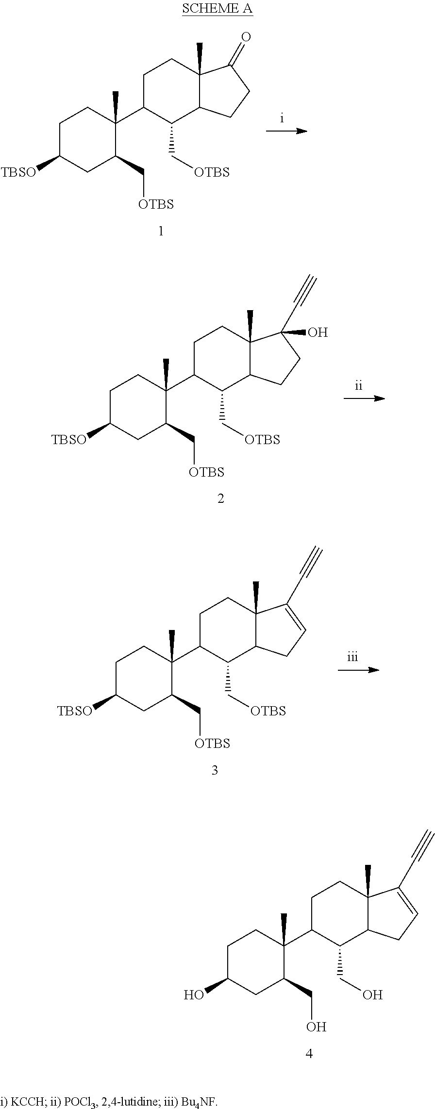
C1C(O)CC(CO)C(C)(C2C(CO)C3C(C)(CC2)C(C#C)=CC3)C1.C1C([TBSO])CC(C[OTBS])C(C)(C2C(C[OTBS])C3C(C)(CC2)C(=O)CC3)C1.C1C([TBSO])CC(C[OTBS])C(C)(C2C(C[OTBS])C3C(C)(CC2)C(C#C)(O)CC3)C1.C1C([TBSO])CC(C[OTBS])C(C)(C2C(C[OTBS])C3C(C)(CC2)C(C#C)=CC3)C1
